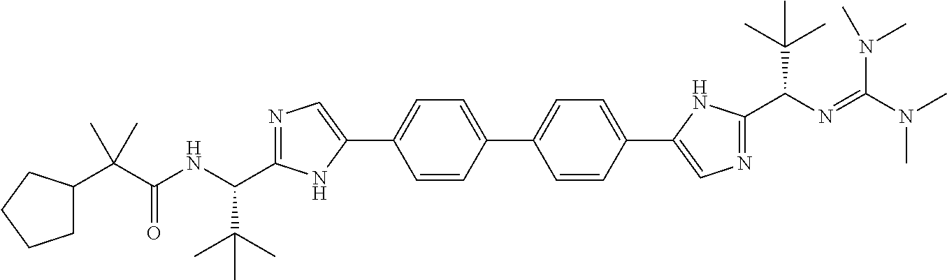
C1=C(C2=CN=C(C(NC(C(C)(C)C3CCCC3)=O)C(C)(C)C)N2)C=CC(C2=CC=C(C3=CN=C(C(N=C(N(C)C)N(C)C)C(C)(C)C)N3)C=C2)=C1
